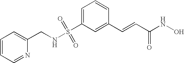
S(C1=CC=CC(C=CC(NO)=O)=C1)(NCC1=CC=CC=N1)(=O)=O
